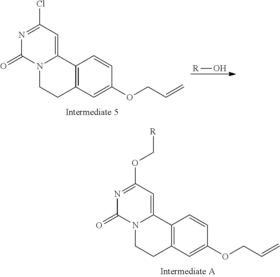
N1=C(Cl)C=C2N(C1=O)CCC1=C2C=CC(OCC=C)=C1.[R]O.N1=C(OC[R])C=C2N(C1=O)CCC1=C2C=CC(OCC=C)=C1
